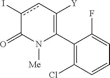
C1(C2=C([Y])cc(I)C(=O)N2[Me])=C(Cl)C=CC=C1F
